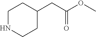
C1(CC(OC)=O)CCNCC1
